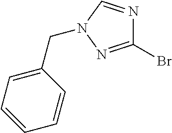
BrC1=NN(CC2=CC=CC=C2)C=N1
